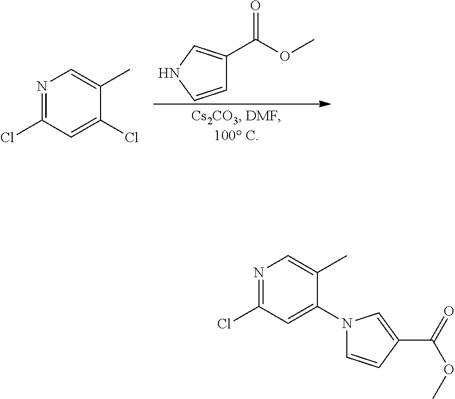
C1=CNC=C1C(OC)=O.N1=C(Cl)C=C(Cl)C(C)=C1.N1=C(Cl)C=C(N2C=CC(C(=O)OC)=C2)C(C)=C1
